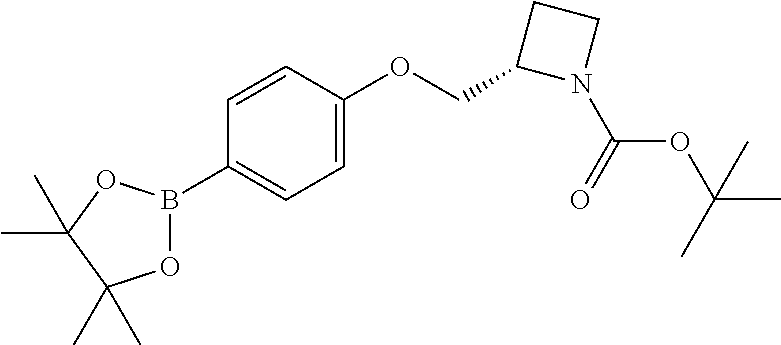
C1=CC(OCC2N(C(OC(C)(C)C)=O)CC2)=CC=C1B1OC(C)(C)C(C)(C)O1
